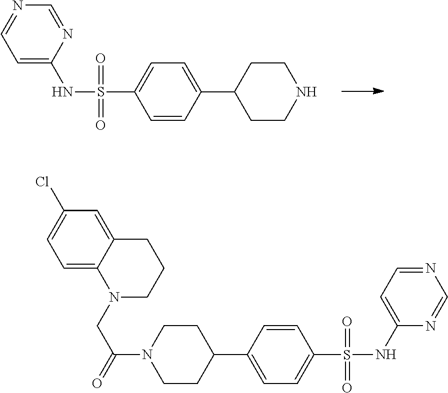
C1=CC(C2CCNCC2)=CC=C1S(NC1=CC=NC=N1)(=O)=O.C1=C2C(=CC(Cl)=C1)CCCN2CC(N1CCC(C2=CC=C(S(=O)(=O)NC3=CC=NC=N3)C=C2)CC1)=O
